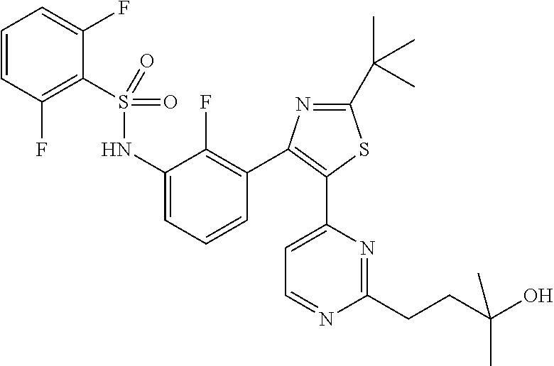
S(=O)(=O)(NC1=CC=CC(C2=C(C3=CC=NC(CCC(O)(C)C)=N3)SC(C(C)(C)C)=N2)=C1F)C1=C(F)C=CC=C1F
